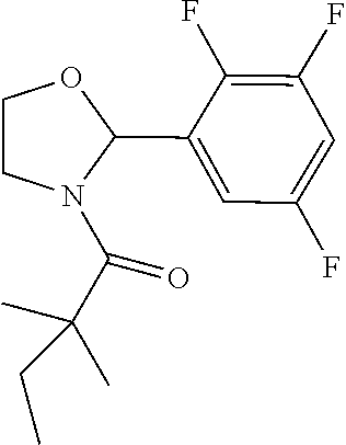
C1(C2OCCN2C(=O)C(C)(C)CC)=CC(F)=CC(F)=C1F
